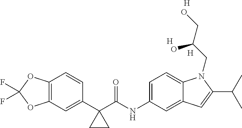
C12=C(C=C(C3(C(NC4=CC=C5C(=C4)C=C(C(C)C)N5CC(CO)O)=O)CC3)C=C1)OC(F)(F)O2.[H].[H].[H]
